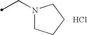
Cl.C(N1CCCC1)C
